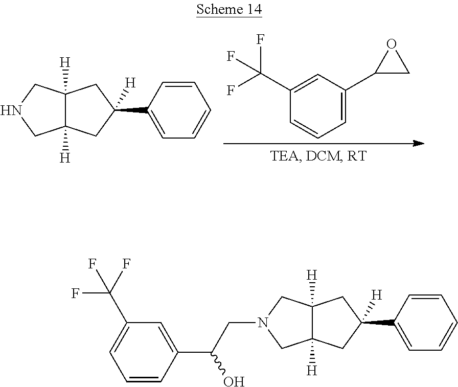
C12([H])C([H])(CN(CC(C3=CC(C(F)(F)F)=CC=C3)O)C1)CC([H])(C1=CC=CC=C1)C2.C12([H])C([H])(CNC1)CC([H])(C1=CC=CC=C1)C2.C1=C(C2CO2)C=C(C(F)(F)F)C=C1
